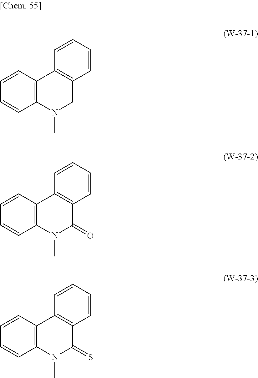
C1=CC2=C(C=C1)N(C)CC1=C2C=CC=C1.C1=CC2=C(C=C1)N(C)C(=O)C1=C2C=CC=C1.C1=CC2=C(C=C1)N(C)C(=S)C1=C2C=CC=C1
